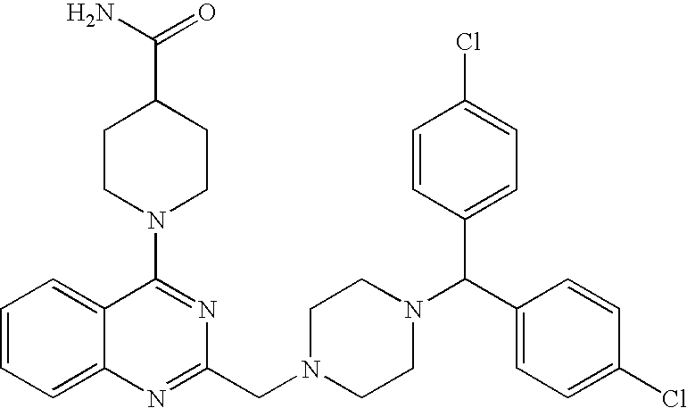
C12=CC=CC=C1C(N1CCC(C(=O)N)CC1)=NC(CN1CCN(C(C3=CC=C(Cl)C=C3)C3=CC=C(Cl)C=C3)CC1)=N2
